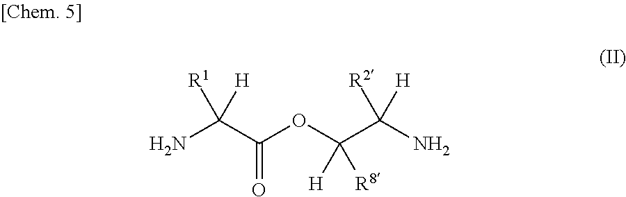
NC(C(OC(C(N)([R2])[H])([R8])[H])=O)([R1])[H]
